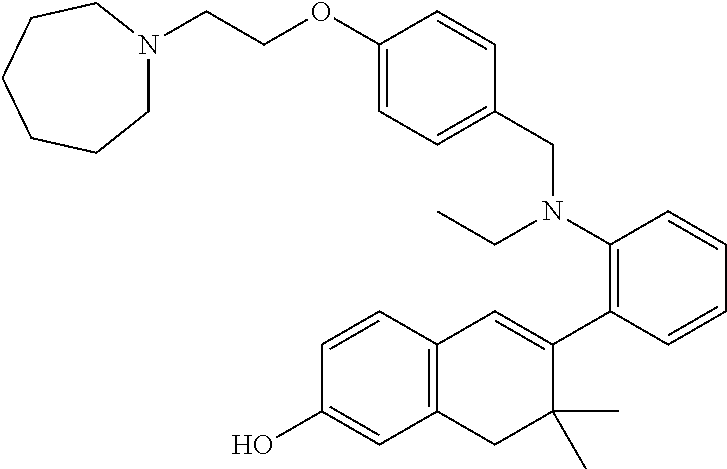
C1(CN(C2=C(C3=CC4=C(CC3(C)C)C=C(O)C=C4)C=CC=C2)CC)=CC=C(OCCN2CCCCCC2)C=C1
